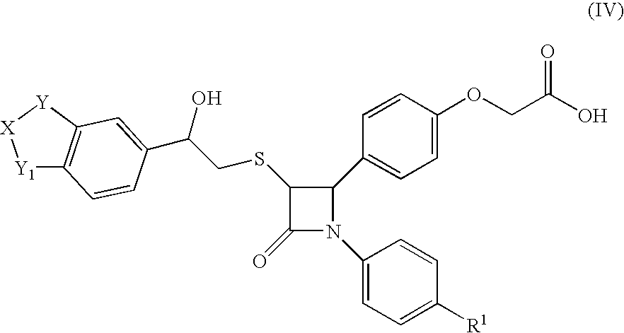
C1(C2C(SCC(O)C3=CC4=C([Y1][X][Y]4)C=C3)C(=O)N2C2=CC=C([R1])C=C2)=CC=C(OCC(O)=O)C=C1
